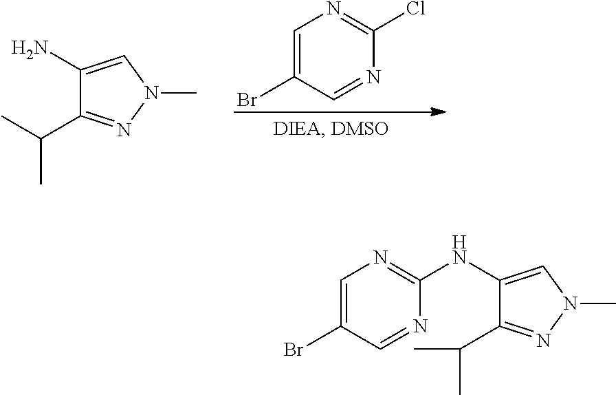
C1=C(Br)C=NC(Cl)=N1.C1(N)=CN(C)N=C1C(C)C.C1=C(Br)C=NC(NC2=CN(C)N=C2C(C)C)=N1
